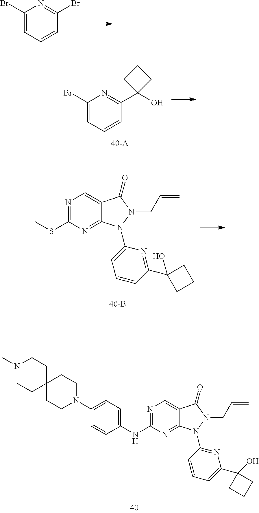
C1(N2CCC3(CC2)CCN(C)CC3)=CC=C(NC2=NC=C3C(=N2)N(C2=NC(C4(O)CCC4)=CC=C2)N(CC=C)C3=O)C=C1.C1(Br)=CC=CC(Br)=N1.C1(Br)=CC=CC(C2(O)CCC2)=N1.N1=C(SC)N=C2C(=C1)C(=O)N(CC=C)N2C1=CC=CC(C2(O)CCC2)=N1
